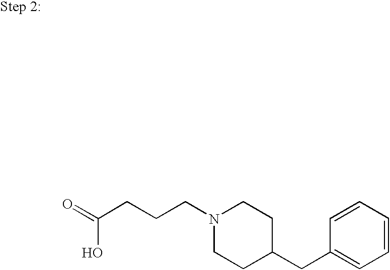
C(CCCN1CCC(CC2=CC=CC=C2)CC1)(=O)O
